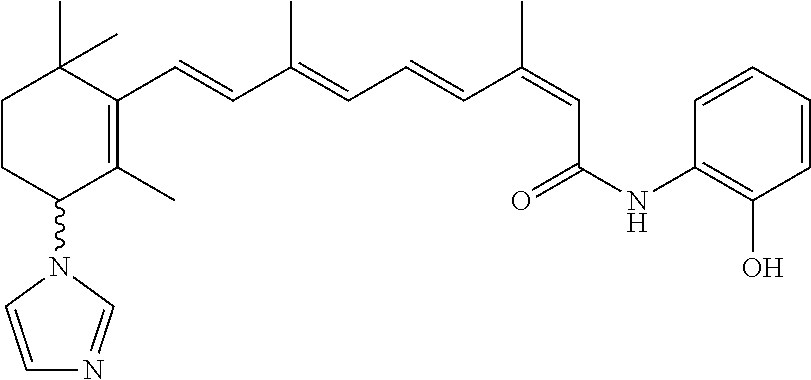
C1CC(N2C=CN=C2)C(C)=C(C=CC(=CC=CC(=CC(NC2=C(O)C=CC=C2)=O)C)C)C1(C)C
